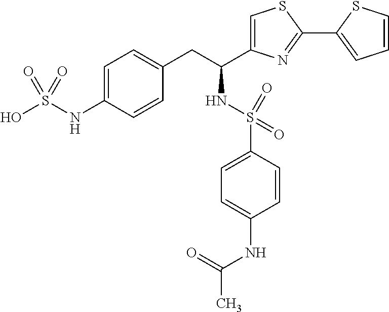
C1=C(NS(O)(=O)=O)C=CC(CC(NS(C2=CC=C(NC(=O)C)C=C2)(=O)=O)C2=CSC(C3=CC=CS3)=N2)=C1
